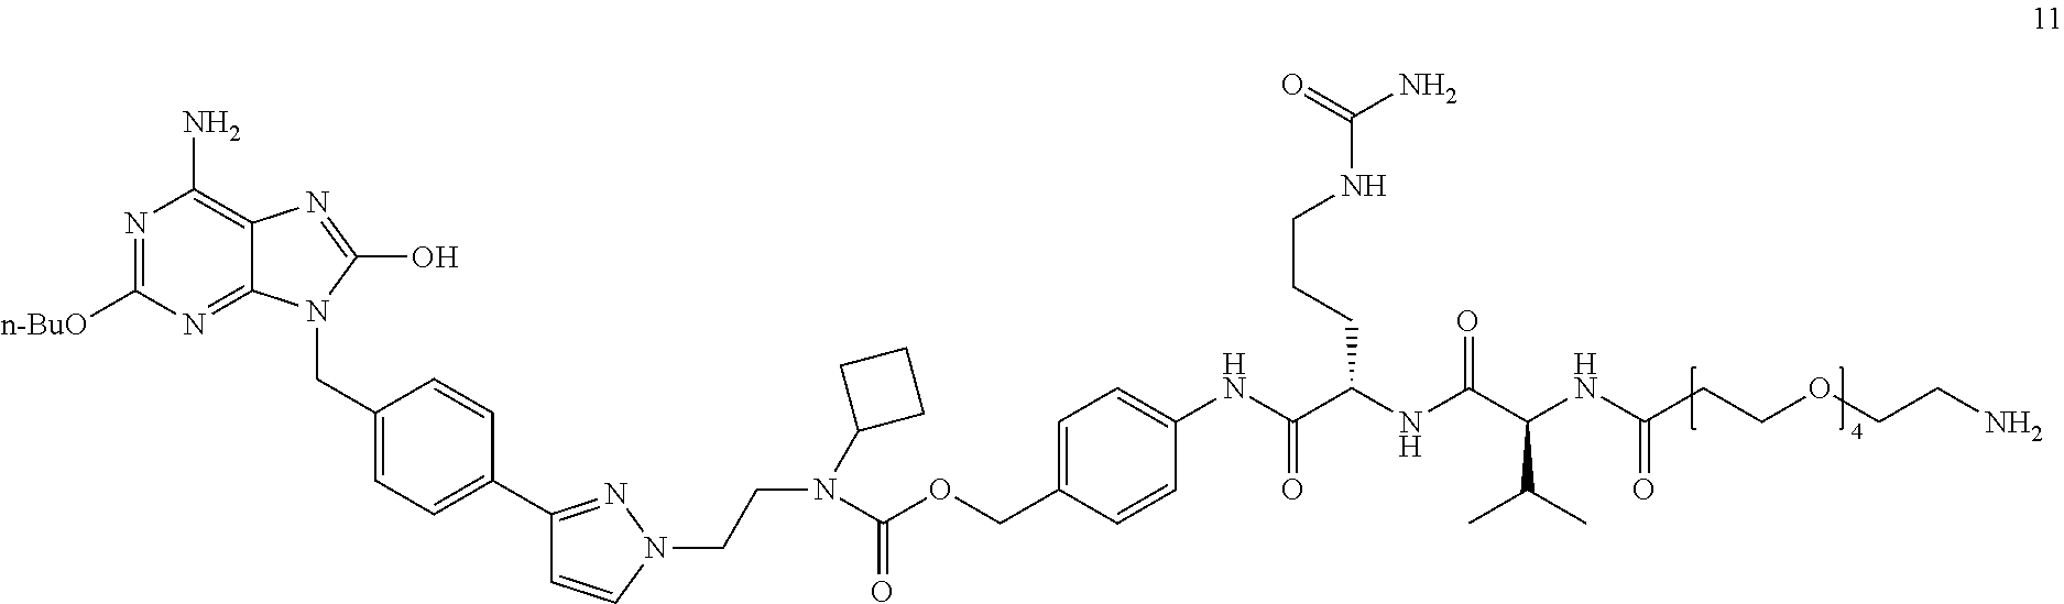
N1=C([n-BuO])N=C2C(=C1N)N=C(O)N2CC1=CC=C(C2=NN(CCN(C(OCC3=CC=C(NC(C(NC(C(NC(CCOCCN)=O)C(C)C)=O)CCCNC(=O)N)=O)C=C3)=O)C3CCC3)C=C2)C=C1
